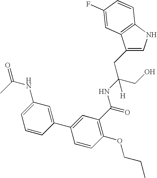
C1(CC(CO)(NC(=O)C2=C(OCCC)C=CC(C3=CC(NC(=O)C)=CC=C3)=C2)[H])=CNC2=C1C=C(F)C=C2
